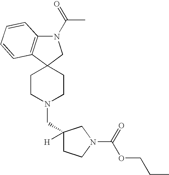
C1CN(CC2([H])CCN(C(=O)OCCC)C2)CCC12CN(C(C)=O)C1=C2C=CC=C1
